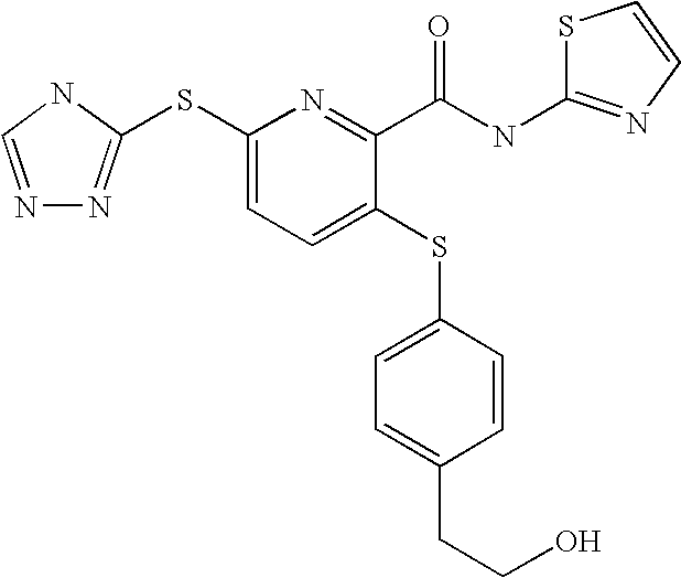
C1(SC2=NN=CN2)=CC=C(SC2=CC=C(CCO)C=C2)C(C(NC2=NC=CS2)=O)=N1
